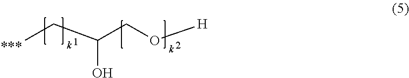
CCC(O)CO[H]
